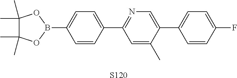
C1=CC(C2=NC=C(C3=CC=C(F)C=C3)C(C)=C2)=CC=C1B1OC(C)(C)C(C)(C)O1.[S120]
